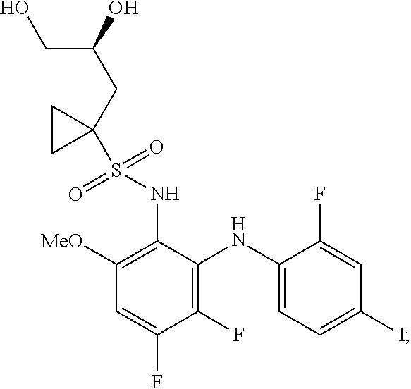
C1(F)=C(NC2=CC=C(I)C=C2F)C(NS(C2(CC(O)CO)CC2)(=O)=O)=C([MeO])C=C1F
